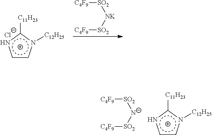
c1cn([C12H25])c([C11H23])n1.[Cl-].[C4F9][SO2][NK][SO2][C4F9].c1cn([C12H25])c([C11H23])n1.[C4F9][SO2][N-][SO2][C4F9]
